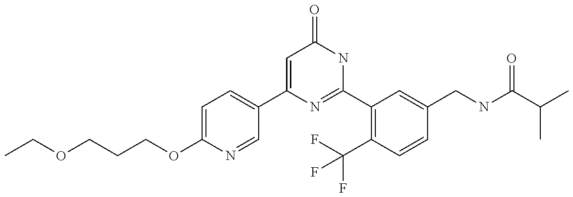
C1(C2=CC=C(OCCCOCC)N=C2)=CC(=O)NC(C2=C(C(F)(F)F)C=CC(CNC(C(C)C)=O)=C2)=N1
